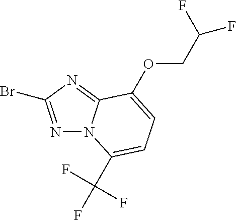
N1=C(Br)N=C2N1C(C(F)(F)F)=CC=C2OCC(F)F
